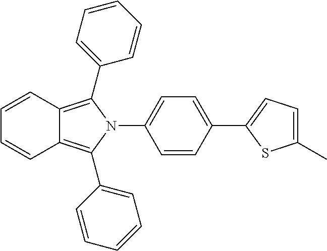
C1=CC(C2=CC=C(C)S2)=CC=C1N1C(C2=CC=CC=C2)=C2C(=C1C1=CC=CC=C1)C=CC=C2
